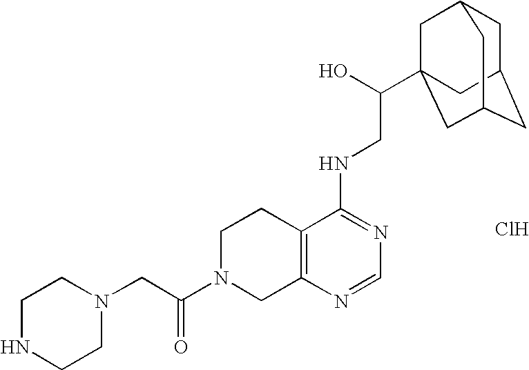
C(=O)(N1CC2=C(CC1)C(NCC(O)C13CC4CC(CC(C1)C4)C3)=NC=N2)CN1CCNCC1.Cl
